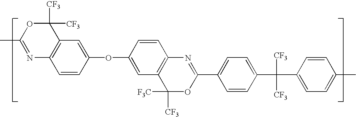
N1=C(C)OC([CF3])([CF3])C2=C1C=CC(OC1=CC3=C(C=C1)N=C(C1=CC=C(C(C4=CC=C(C)C=C4)([CF3])[CF3])C=C1)OC3([CF3])[F3C])=C2
